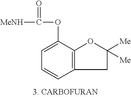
C1=C(OC(=O)[MeNH])C2=C(C=C1)CC([Me])([Me])O2
